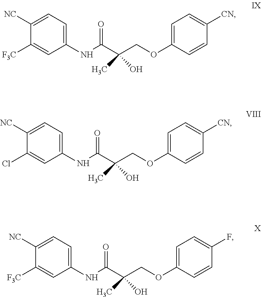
C1(NC(=O)C(COC2=CC=C([CN])C=C2)(C)O)=CC=C([NC])C([F3C])=C1.C1(NC(=O)C(COC2=CC=C([CN])C=C2)(C)O)=CC=C([NC])C(Cl)=C1.C1(NC(=O)C(COC2=CC=C(F)C=C2)(C)O)=CC=C([NC])C([F3C])=C1
